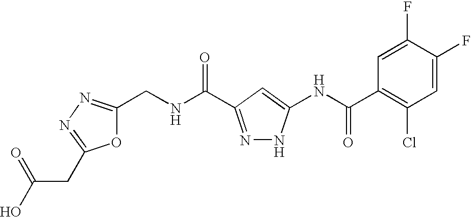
C1(CNC(=O)C2=NNC(NC(C3=C(Cl)C=C(F)C(F)=C3)=O)=C2)=NN=C(CC(O)=O)O1
